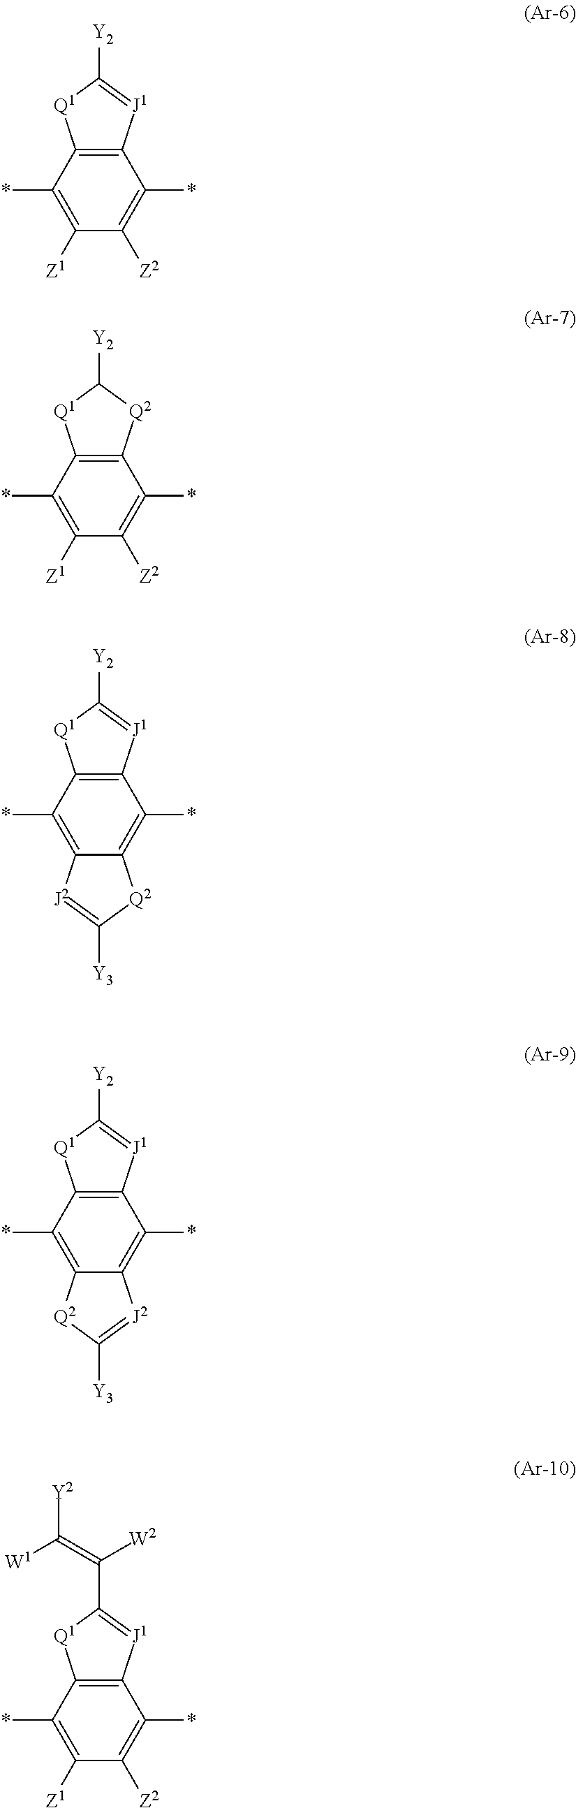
C12=C(C(*)=C([Z1])C([Z2])=C1*)[Q1]C([Y2])=[J1]2.C12=C(C(*)=C([Z1])C([Z2])=C1*)[Q1]C([Y2])[Q2]2.C12=C(C(*)=C3C(=C1*)[Q2]C([Y3])=[J2]3)[Q1]C([Y2])=[J1]2.C12=C(C(*)=C3C(=C1*)[J2]=C([Y3])[Q2]3)[Q1]C([Y2])=[J1]2.C12=C(C(*)=C([Z1])C([Z2])=C1*)[Q1]C(C(=C([Y2])[W1])[W2])=[J1]2
